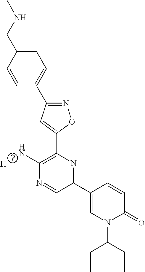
C1=CC(CNC)=CC=C1C1=NOC(C2=C(N)N=CC(C3=CN(C(CC)CC)C(=O)C=C3)=N2)=C1.[H]
